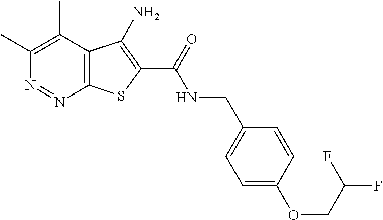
C1(C)=C(C)C2=C(N=N1)SC(C(=O)NCC1=CC=C(OCC(F)F)C=C1)=C2N
